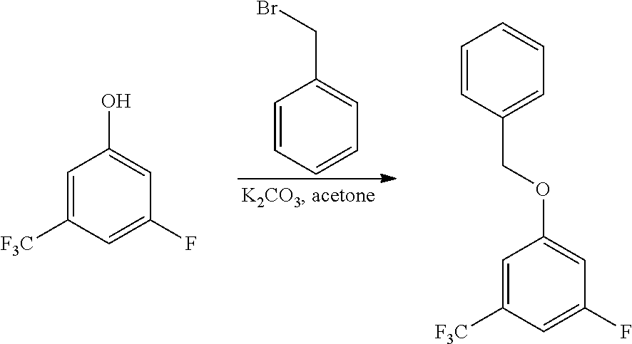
C1=CC=CC=C1CBr.C1=C([F3C])C=C(F)C=C1O.C1=C([F3C])C=C(F)C=C1OCC1=CC=CC=C1
